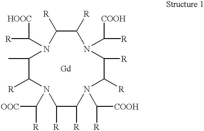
N1(C([R])[COOH])C([R])C([R])N(C([R])[HOOC])C(C)C([R])N(C([OOC])[R])C([R])C([R])N(C([COOH])[R])C([R])C1[R]
